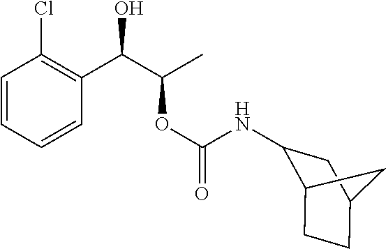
C1=CC=CC(C(C(C)OC(=O)NC2C3CCC(C2)C3)O)=C1Cl
